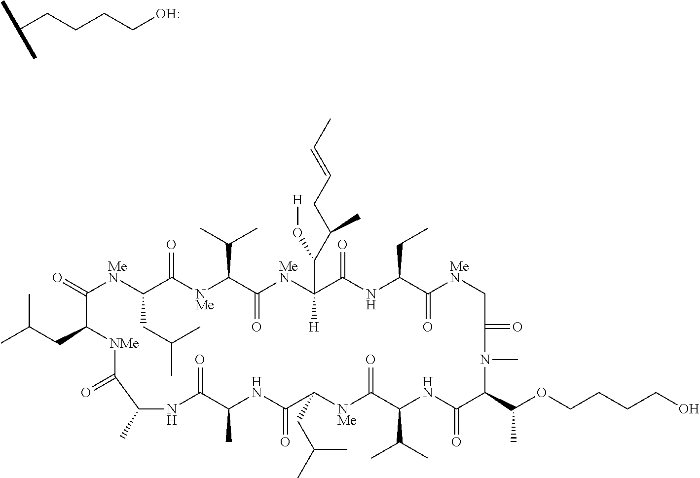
C(CCCCO)(C)C.C1(=O)[MeN]C(CC(C)C)C(=O)[NMe]C(C(C)C)C(=O)[MeN]C(C(O[H])C(CC=CC)C)([H])C(=O)NC(CC)C(=O)[MeN]CC(=O)N(C)C(C(OCCCCO)C)C(=O)NC(C(C)C)C(=O)[NMe]C(CC(C)C)C(=O)NC(C)C(=O)NC(C)C(=O)[NMe]C1CC(C)C
